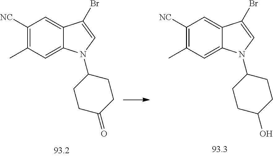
C1CC(=O)CCC1N1C2=CC(C)=C([NC])C=C2C(Br)=C1.C1CC(O)CCC1N1C2=CC(C)=C([NC])C=C2C(Br)=C1
